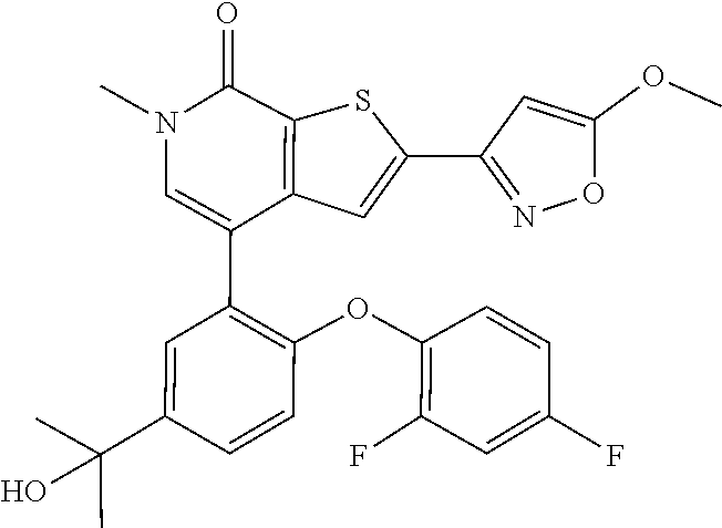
C1(F)=C(OC2=C(C3=CN(C)C(=O)C4=C3C=C(C3=NOC(OC)=C3)S4)C=C(C(C)(C)O)C=C2)C=CC(F)=C1
